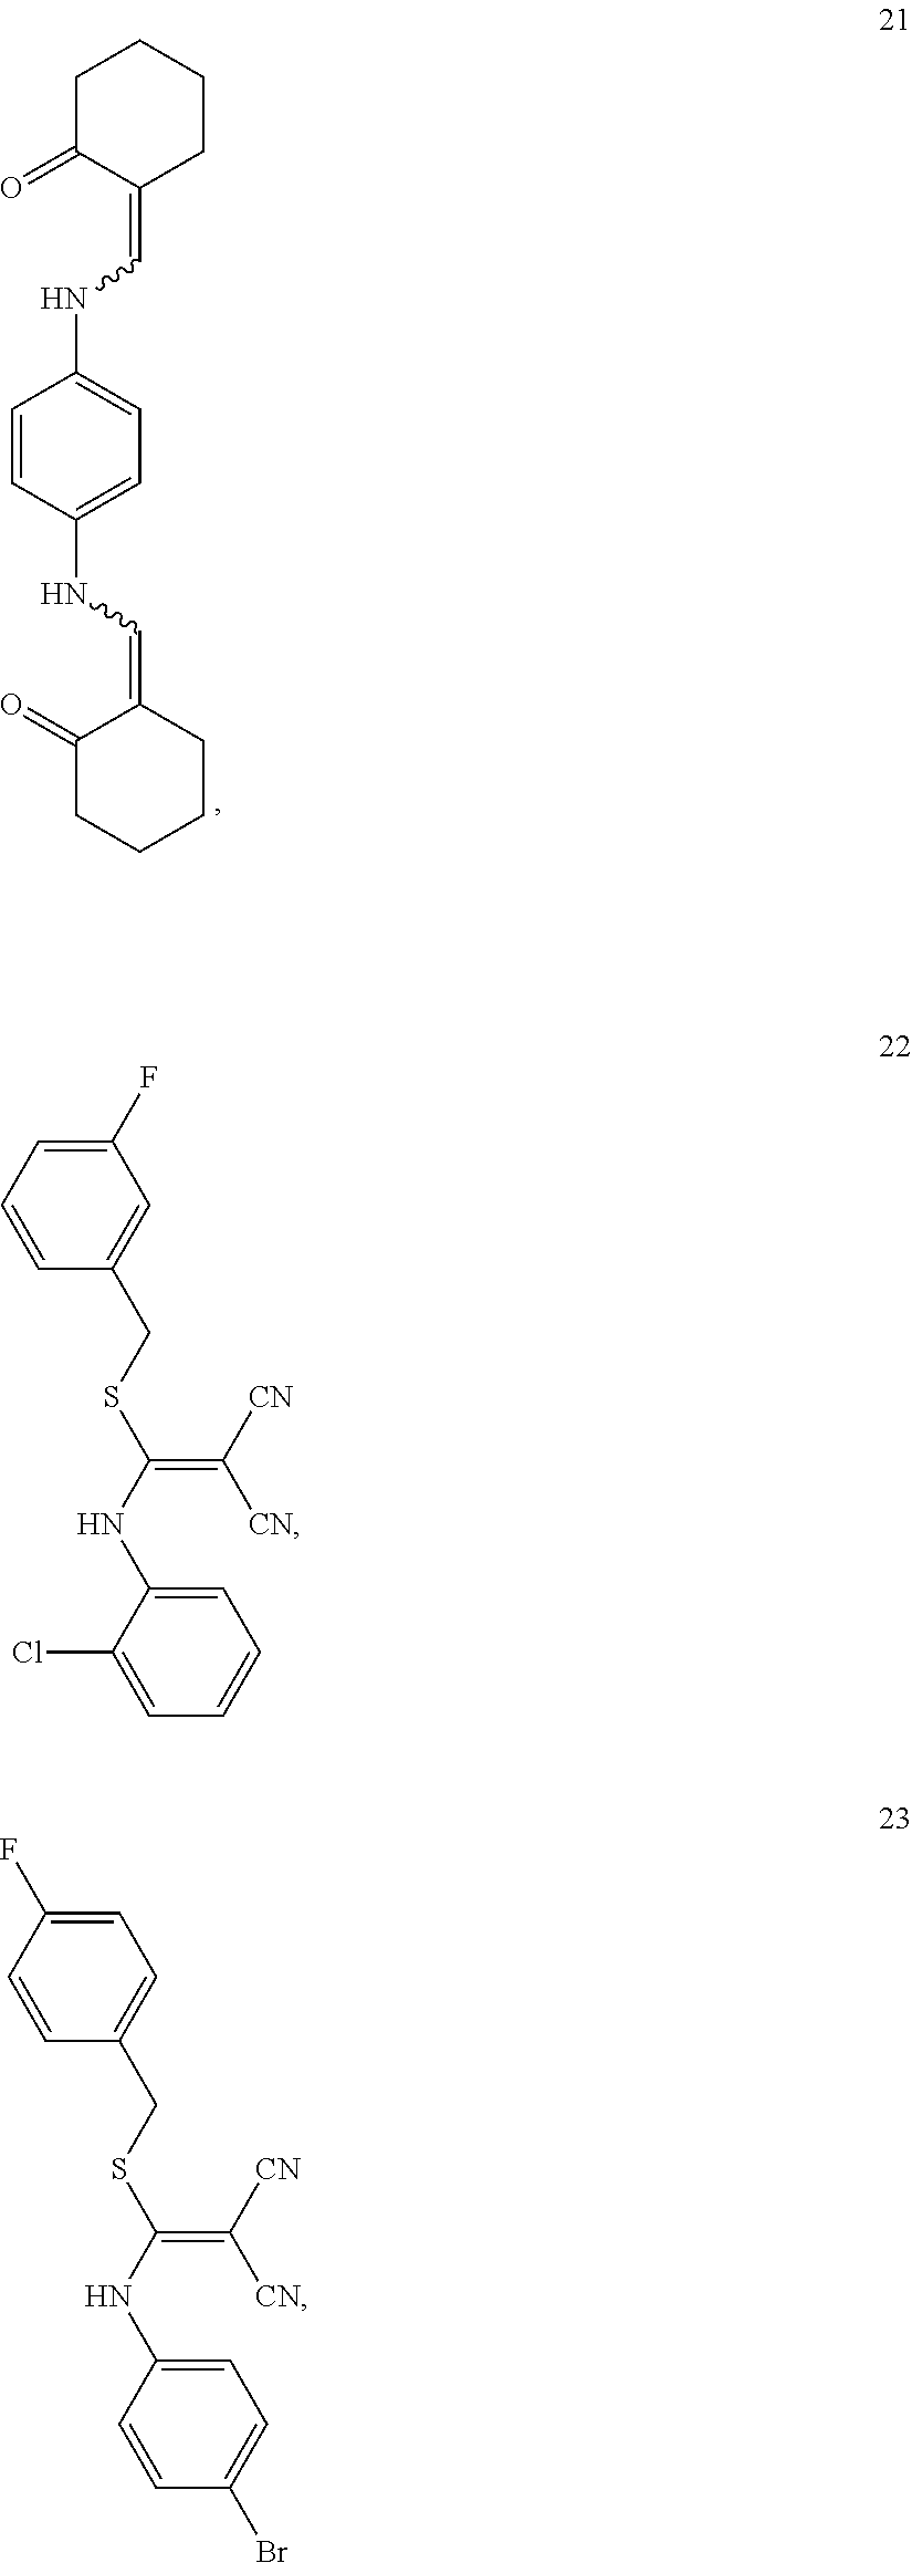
C1C(=O)C(=CNC2=CC=C(NC=C3C(=O)CCCC3)C=C2)CCC1.C1(F)=CC=CC(CSC(NC2=CC=CC=C2Cl)=C([CN])[CN])=C1.C1=C(F)C=CC(CSC(NC2=CC=C(Br)C=C2)=C([CN])[CN])=C1
